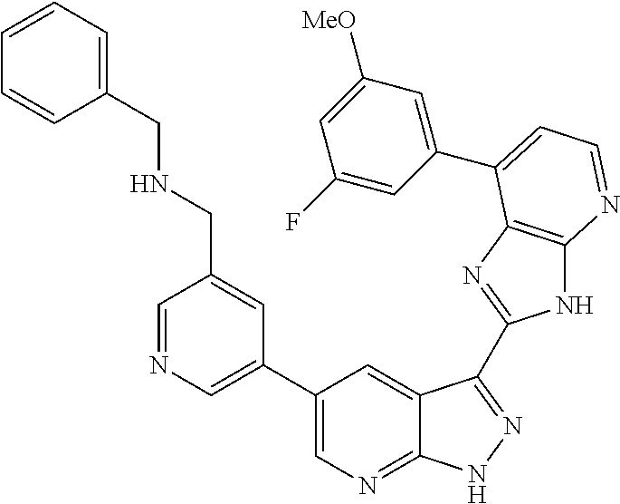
C1(C2=CN=CC(CNCC3=CC=CC=C3)=C2)=CN=C2C(=C1)C(C1=NC3=C(N1)N=CC=C3C1=CC([MeO])=CC(F)=C1)=NN2
